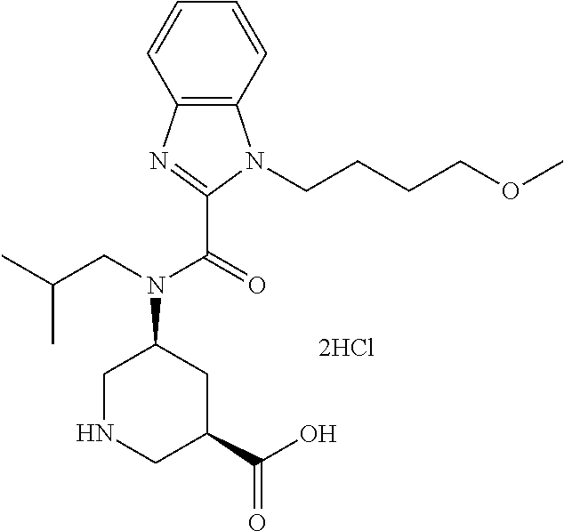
C1=CC2=C(C=C1)N(CCCCOC)C(C(=O)N(CC(C)C)C1CNCC(C(=O)O)C1)=N2
